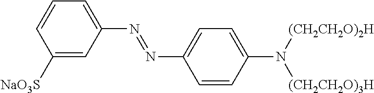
C1(N=NC2=CC=C(N([(CH2CH2O)3H])[(CH2CH2O)2H])C=C2)=CC=CC([NaO3S])=C1
